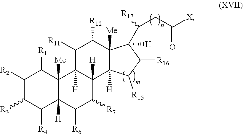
C1([R2])C([R3])C([R4])C2([H])C([Me])(C1[R1])C1([H])C([H])(C([R7])C2[R6])C2([H])C([Me])(C([R12])C1[R11])C(C(CC([X])=O)[R17])([H])C([R16])C2[R15]
